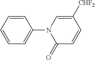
C1=CC=CC(N2C(=O)C=CC([CHF2])=C2)=C1
